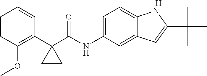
[H].C1=CC(OC)=C(C2(C(NC3=CC=C4C(=C3)C=C(C(C)(C)C)N4)=O)CC2)C=C1
